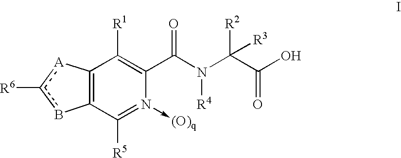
C12=C(C([R5])=N(->[(O)q])C(C(N([R4])C(C(O)=O)([R2])[R3])=O)=C1[R1])bc([R6])[A]2
